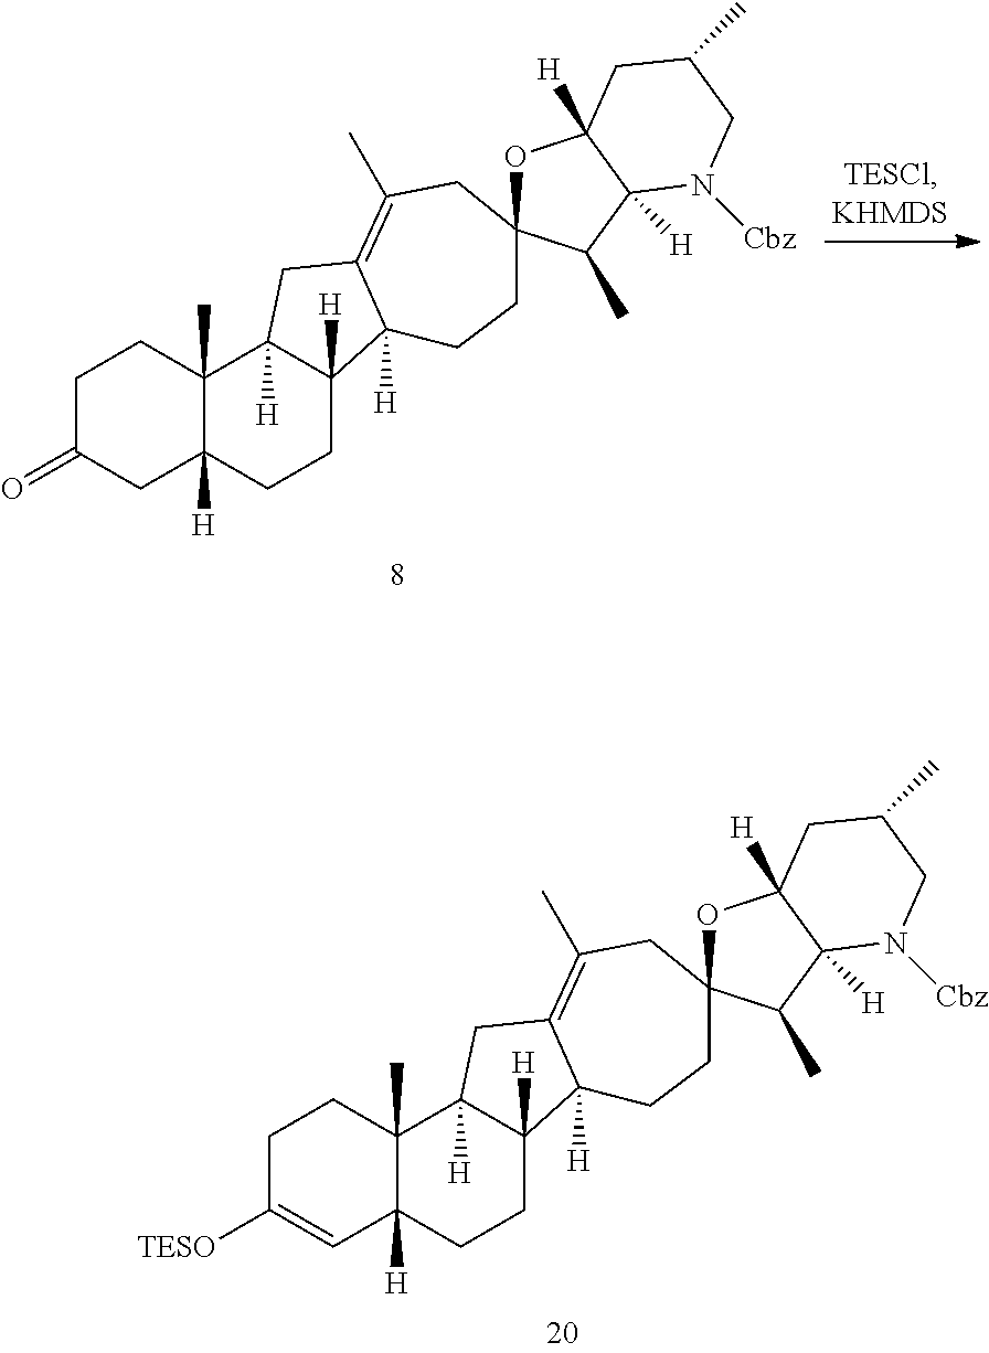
C1C(=O)CC2([H])C(C)(C1)C1([H])C([H])(CC2)C2([H])C(=C(C)CC3(CC2)OC2([H])C([H])(C3C)N([Cbz])CC(C)C2)C1.C1C([TESO])=CC2([H])C(C)(C1)C1([H])C([H])(CC2)C2([H])C(=C(C)CC3(CC2)OC2([H])C([H])(C3C)N([Cbz])CC(C)C2)C1
